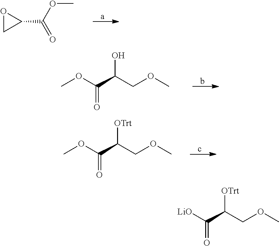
O=C(OC)C1OC1.COC(C(COC)O)=O.COC(C(COC)[OTrt])=O.[LiO]C(C(COC)[OTrt])=O
